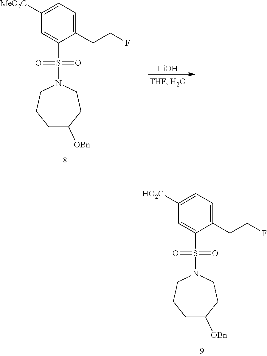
C1([HO2C])=CC=C(CCF)C(S(N2CCCC([OBn])CC2)(=O)=O)=C1.[LiOH].C1([MeO2C])=CC=C(CCF)C(S(N2CCCC([OBn])CC2)(=O)=O)=C1
